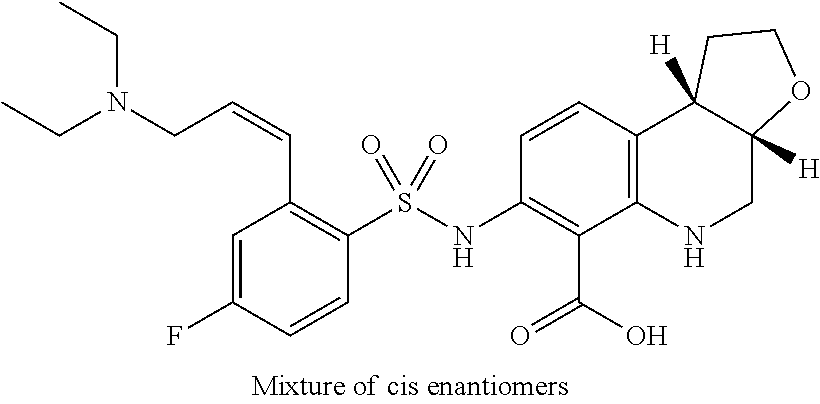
C1(NS(C2=C(C=CCN(CC)CC)C=C(F)C=C2)(=O)=O)=C(C(=O)O)C2=C(C=C1)C1([H])C([H])(CN2)OCC1
